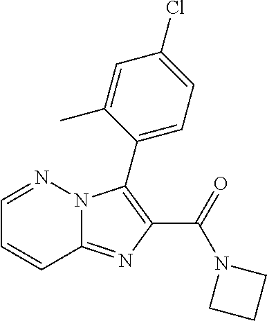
C12=NC(C(=O)N3CCC3)=C(C3=CC=C(Cl)C=C3C)N1N=CC=C2
